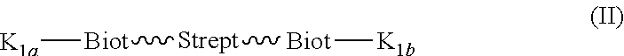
[Biot]([Strept][Biot][K1a])[K1b]
